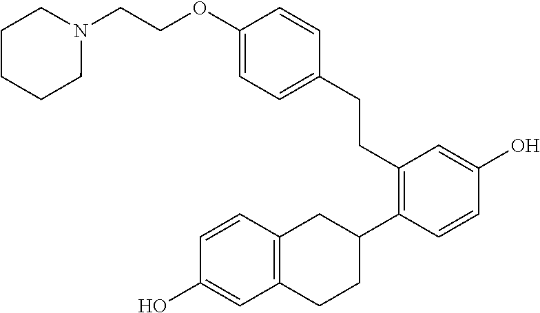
N1(CCOC2=CC=C(CCC3=C(C4CC5=C(CC4)C=C(O)C=C5)C=CC(O)=C3)C=C2)CCCCC1
